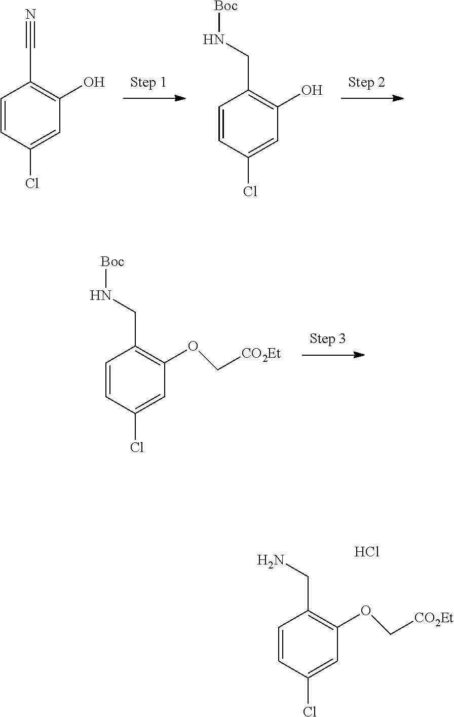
C1=CC(Cl)=CC(O)=C1C#N.C1=CC(Cl)=CC(O)=C1CN[Boc].C1=CC(Cl)=CC(OC[CO2Et])=C1CN[Boc].C1=CC(Cl)=CC(OC[CO2Et])=C1CN.Cl
